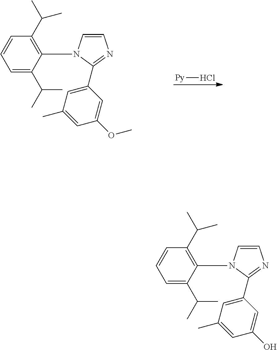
C1=CN(C2=C(C(C)C)C=CC=C2C(C)C)C(C2=CC(C)=CC(O)=C2)=N1.C1=CN(C2=C(C(C)C)C=CC=C2C(C)C)C(C2=CC(C)=CC(OC)=C2)=N1.[Py]Cl
